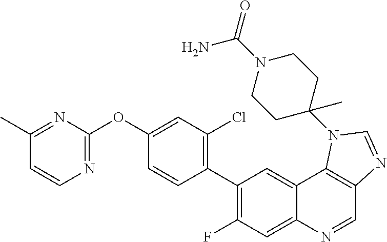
C1(C)=NC(OC2=CC(Cl)=C(C3=C(F)C=C4C(=C3)C3=C(C=N4)N=CN3C3(C)CCN(C(=O)N)CC3)C=C2)=NC=C1
